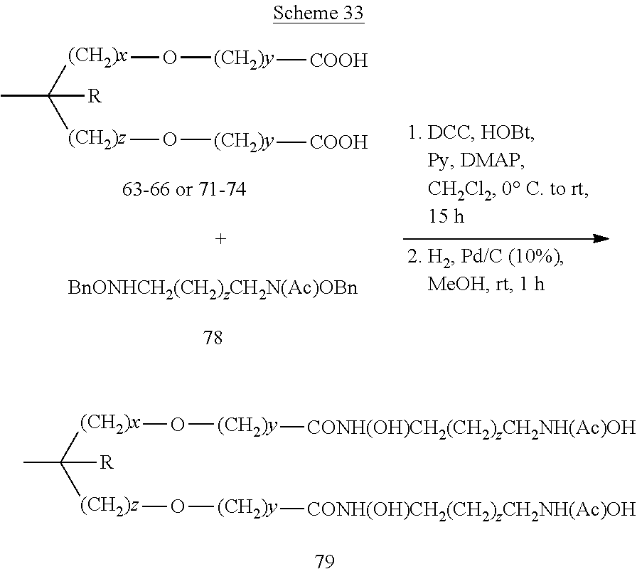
CC([(CH2)x]O[(CH2)y][COOH])([(CH2)z]O[(CH2)y][COOH])[R].CC([(CH2)x]O[(CH2)y][CONH(OH)CH2(CH2)zCH2NH(Ac)OH])([(CH2)z]O[(CH2)y][CONH(OH)CH2(CH2)zCH2NH(Ac)OH])[R]
